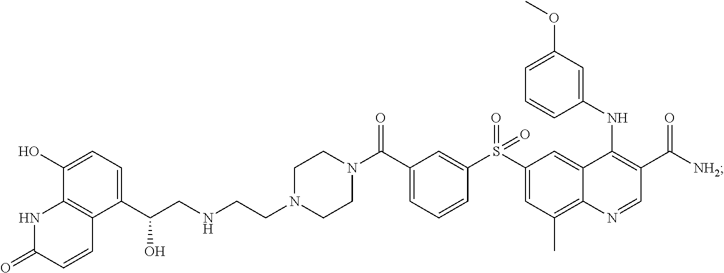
N1C(=O)C=CC2=C1C(O)=CC=C2C(CNCCN1CCN(C(C2=CC=CC(S(C3=CC(C)=C4C(=C3)C(NC3=CC(OC)=CC=C3)=C(C([NH2])=O)C=N4)(=O)=O)=C2)=O)CC1)O
